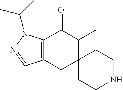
C12=C(CC3(C(C)C1=O)CCNCC3)C=NN2C(C)C
